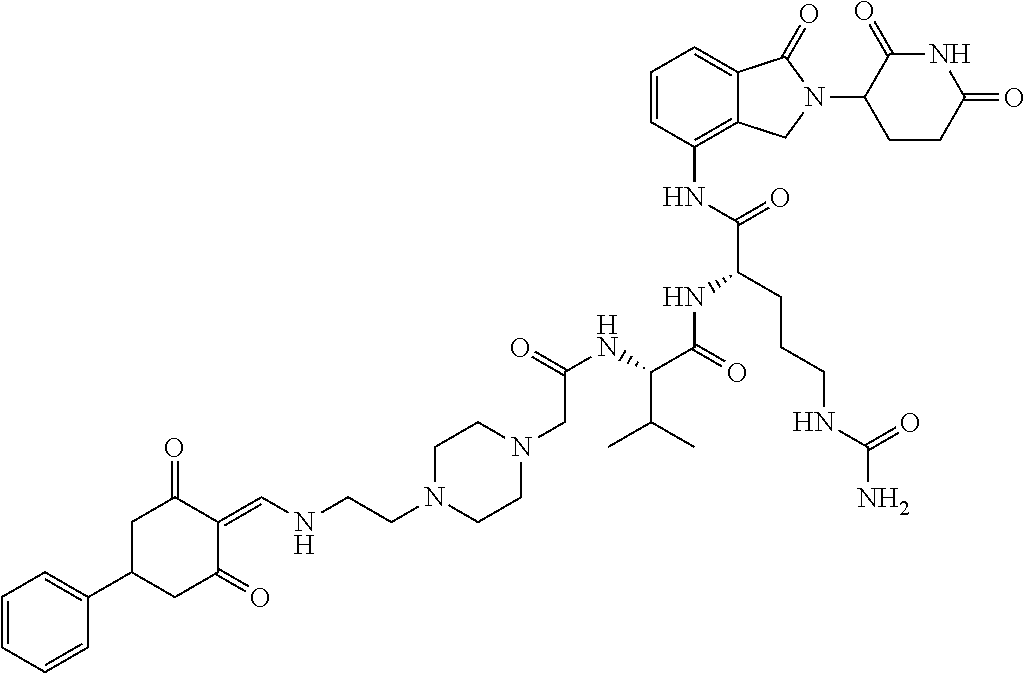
C1=CC(NC(=O)C(CCCNC(N)=O)NC(C(NC(=O)CN2CCN(CCNC=C3C(=O)CC(C4=CC=CC=C4)CC3=O)CC2)C(C)C)=O)=C2C(=C1)C(=O)N(C1CCC(=O)NC1=O)C2
